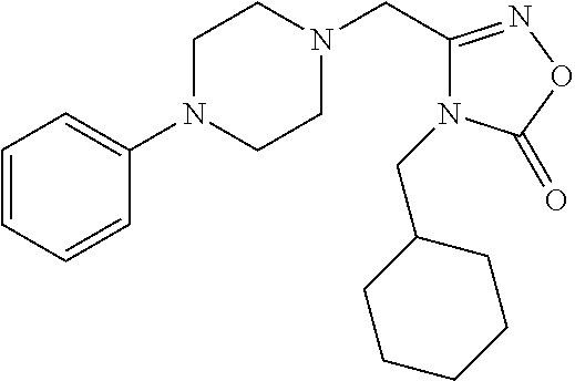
C1N(CC2=NOC(=O)N2CC2CCCCC2)CCN(C2=CC=CC=C2)C1
